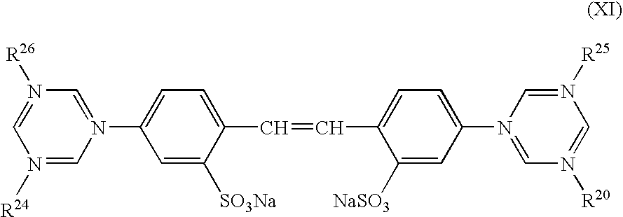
C1=C(N2=CN([R26])=CN([R24])=C2)C=C([SO3Na])C(C=CC2=CC=C(N3=CN([R20])=CN([R25])=C3)C=C2[NaSO3])=C1
